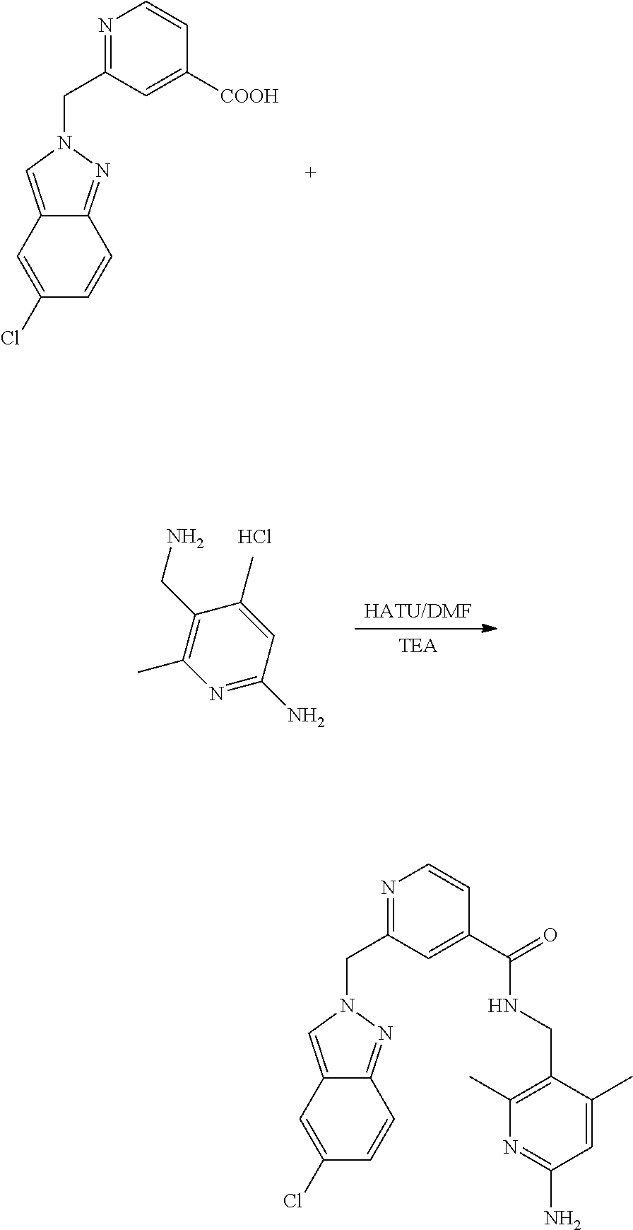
C12=CN(CC3=NC=CC([COOH])=C3)N=C1C=CC(Cl)=C2.[HATU/DMF].[TEA].N1=C(N)C=C(C)C(CN)=C1C.Cl.C12=CN(CC3=NC=CC(C(=O)NCC4=C(C)N=C(N)C=C4C)=C3)N=C1C=CC(Cl)=C2
